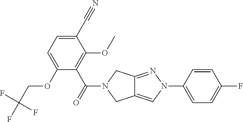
C1(C#N)=CC=C(OCC(F)(F)F)C(C(=O)N2CC3=CN(C4=CC=C(F)C=C4)N=C3C2)=C1OC
